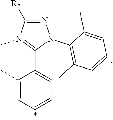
C1([R7])=NN(C2=C(C)C=CC=C2C)C(C2=CC=CC=C2C)=N1C
